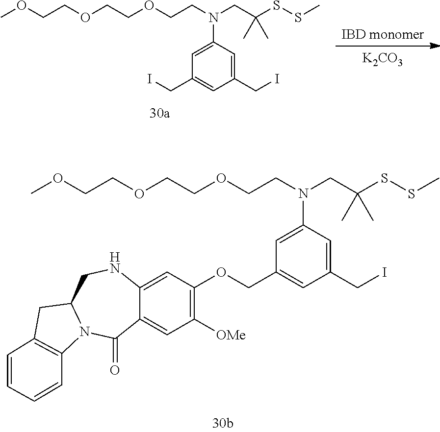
[IBD monomer].[K2CO3].COCCOCCOCCN(CC(SSC)(C)C)C1=CC(CI)=CC(CI)=C1.C12=CC([OMe])=C(OCC3=CC(CI)=CC(N(CCOCCOCCOC)CC(SSC)(C)C)=C3)C=C1NCC1N(C2=O)C2=C(C1)C=CC=C2
